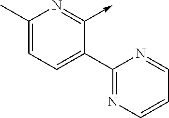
C1(C)=CC=C(C2=NC=CC=N2)C(->C)=N1
